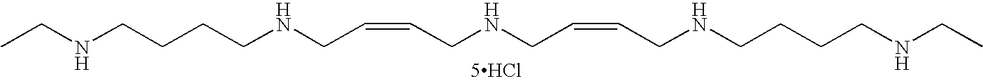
CCNCCCCNCC=CCNCC=CCNCCCCNCC.[5HCl]
